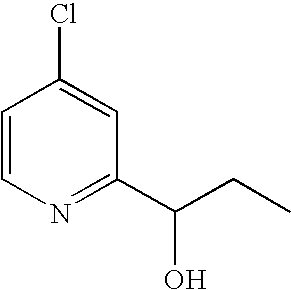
C1=CN=C(C(CC)O)C=C1Cl
